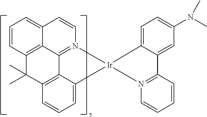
C12=CC=CC3=C1C1=N(C=C2)[Ir]2(C4=CC=CC(=C14)C3(C)C)C1=CC=C(N(C)C)C=C1C1=N2C=CC=C1
